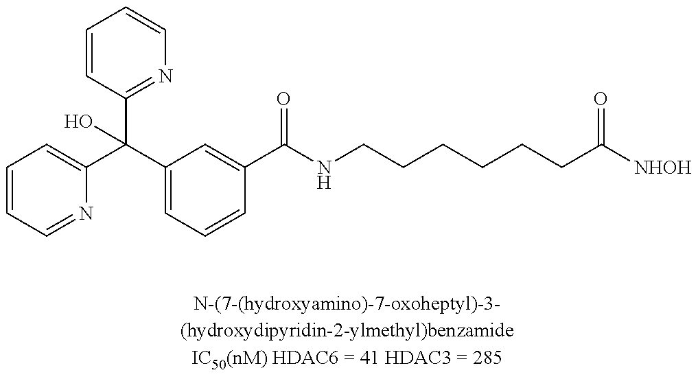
C1=CC=NC(C(C2=CC=CC(C(NCCCCCCC([NHOH])=O)=O)=C2)(C2=NC=CC=C2)O)=C1
